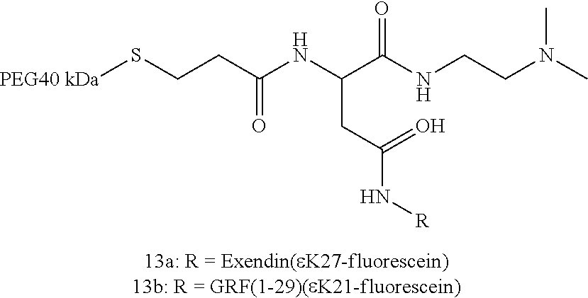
C(NC(C(NCCN(C)C)=O)CC(=O)N[R])(CCS[PEG40 kDa])=O
